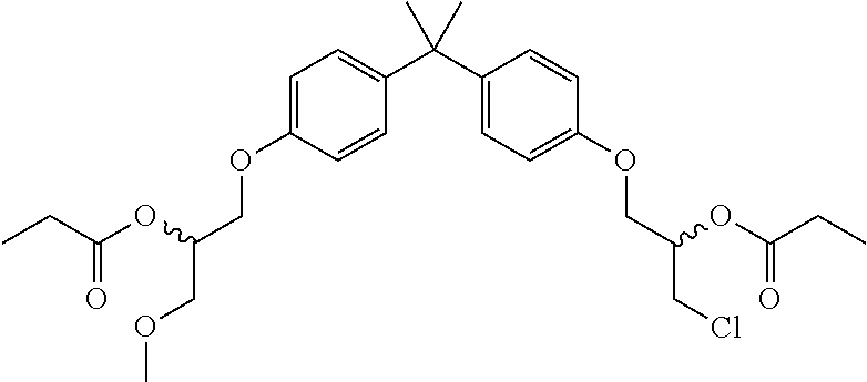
C1=CC(OCC(COC)OC(CC)=O)=CC=C1C(C1=CC=C(OCC(CCl)OC(CC)=O)C=C1)(C)C
